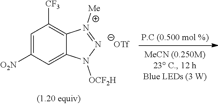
C1=C([O2N])C=C2C(=C1[CF3])N([Me])=NN2[OCF2H]
